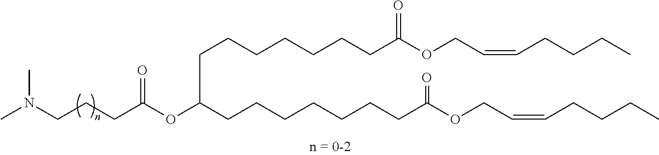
C(CC(OC(CCCCCCCC(OCC=CCCCC)=O)CCCCCCCC(OCC=CCCCC)=O)=O)CN(C)C
